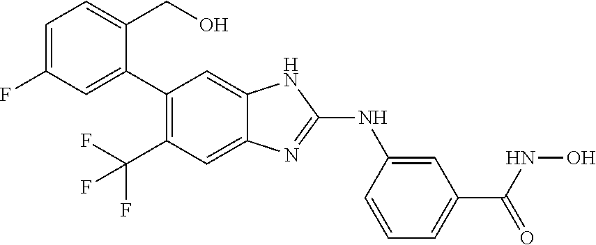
C1=C(F)C=C(C2=C(C(F)(F)F)C=C3C(=C2)NC(NC2=CC(C(NO)=O)=CC=C2)=N3)C(CO)=C1
